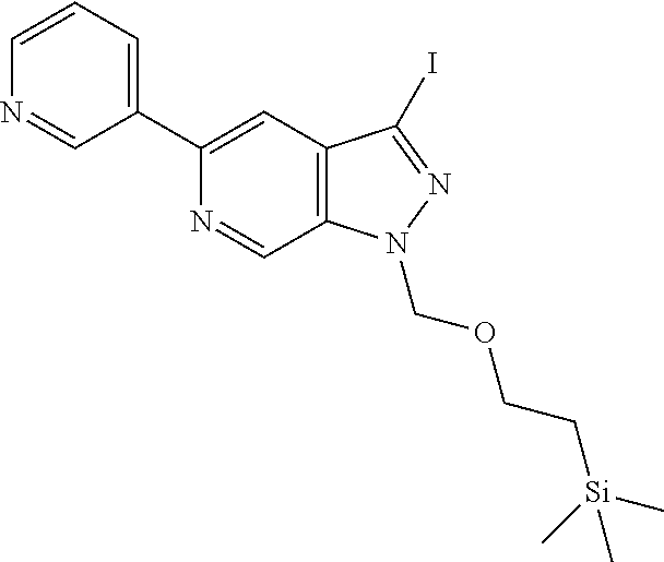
C1(C2=CC3=C(C=N2)N(COCC[Si](C)(C)C)N=C3I)=CC=CN=C1
